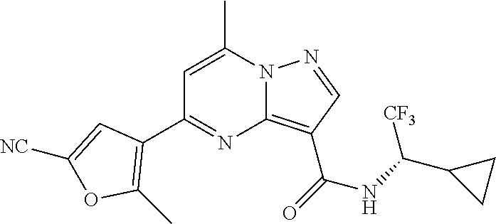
C1=C(C)N2C(=C(C(=O)NC(C3CC3)[CF3])C=N2)N=C1C1=C(C)OC([NC])=C1
